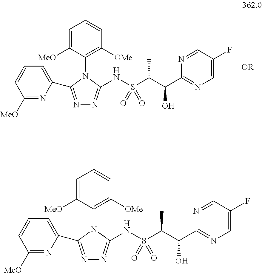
C1=C([MeO])C(N2C(C3=CC=CC([MeO])=N3)=NN=C2NS(=O)(=O)C(C)C(O)C2=NC=C(F)C=N2)=C([OMe])C=C1.C1=C([MeO])C(N2C(C3=CC=CC([MeO])=N3)=NN=C2NS(=O)(=O)C(C)C(O)C2=NC=C(F)C=N2)=C([OMe])C=C1
